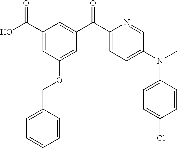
C1(C(O)=O)=CC(OCC2=CC=CC=C2)=CC(C(C2=CC=C(N(C)C3=CC=C(Cl)C=C3)C=N2)=O)=C1
